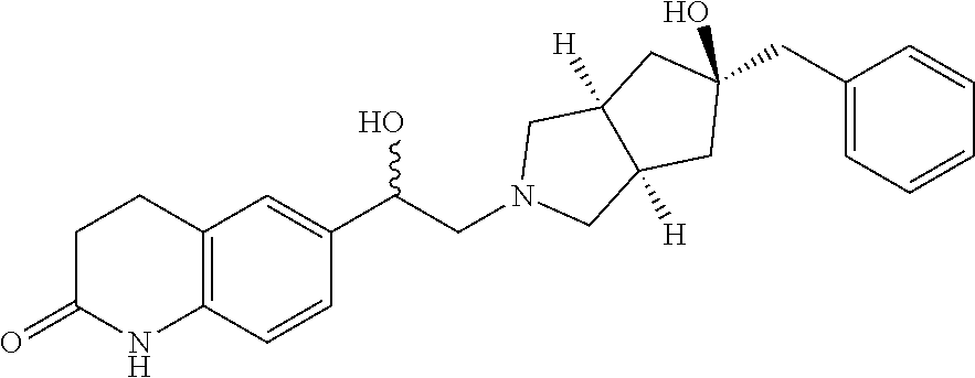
C1(CC2=CC=CC=C2)(O)CC2([H])C([H])(CN(CC(C3=CC4=C(C=C3)NC(=O)CC4)O)C2)C1
